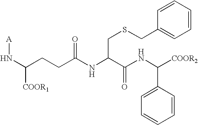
N(C(CCC(NC(C(NC([COOR2])C1=CC=CC=C1)=O)CSCC1=CC=CC=C1)=O)[COOR1])[A]
